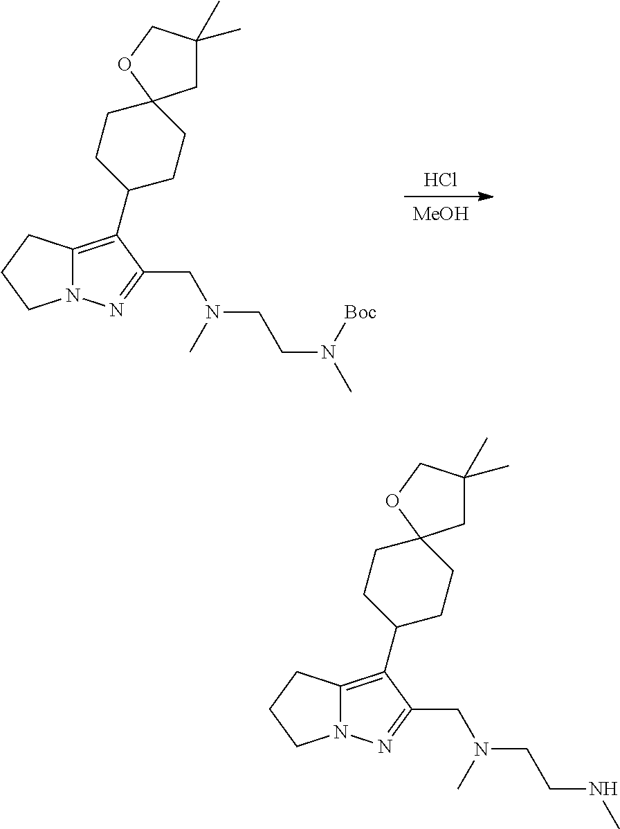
[MeOH].Cl.C12=C(C3CCC4(CC(C)(C)CO4)CC3)C(CN(CCN(C)[Boc])C)=NN1CCC2.C12=C(C3CCC4(CC(C)(C)CO4)CC3)C(CN(CCNC)C)=NN1CCC2
